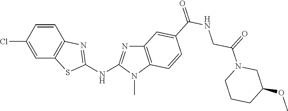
ClC1=CC2=C(C=C1)N=C(NC1=NC3=C(N1C)C=CC(C(NCC(N1CC(OC)CCC1)=O)=O)=C3)S2
